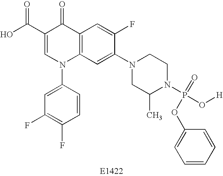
OC(C1=CN(C2=CC(F)=C(F)C=C2)C2=C(C1=O)C=C(F)C(N1CC(C)N(P(O[H])(=O)OC3=CC=CC=C3)CC1)=C2)=O
